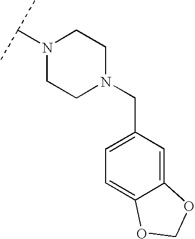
N1(C(C)C)CCN(CC2=CC=C3C(=C2)OCO3)CC1
